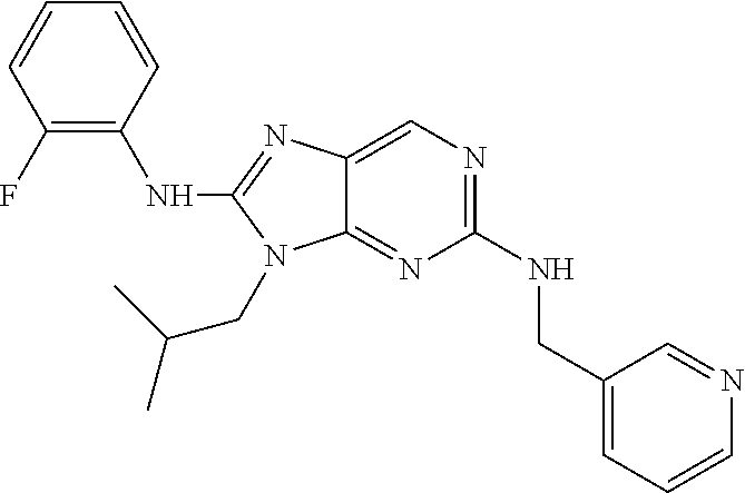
C1(NC2=C(F)C=CC=C2)=NC2=CN=C(NCC3=CC=CN=C3)N=C2N1CC(C)C
